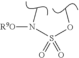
CN(S(OC)(=O)=O)[R9O]
